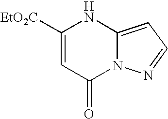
[EtO2C]C1=CC(=O)N2C(=CC=N2)N1
